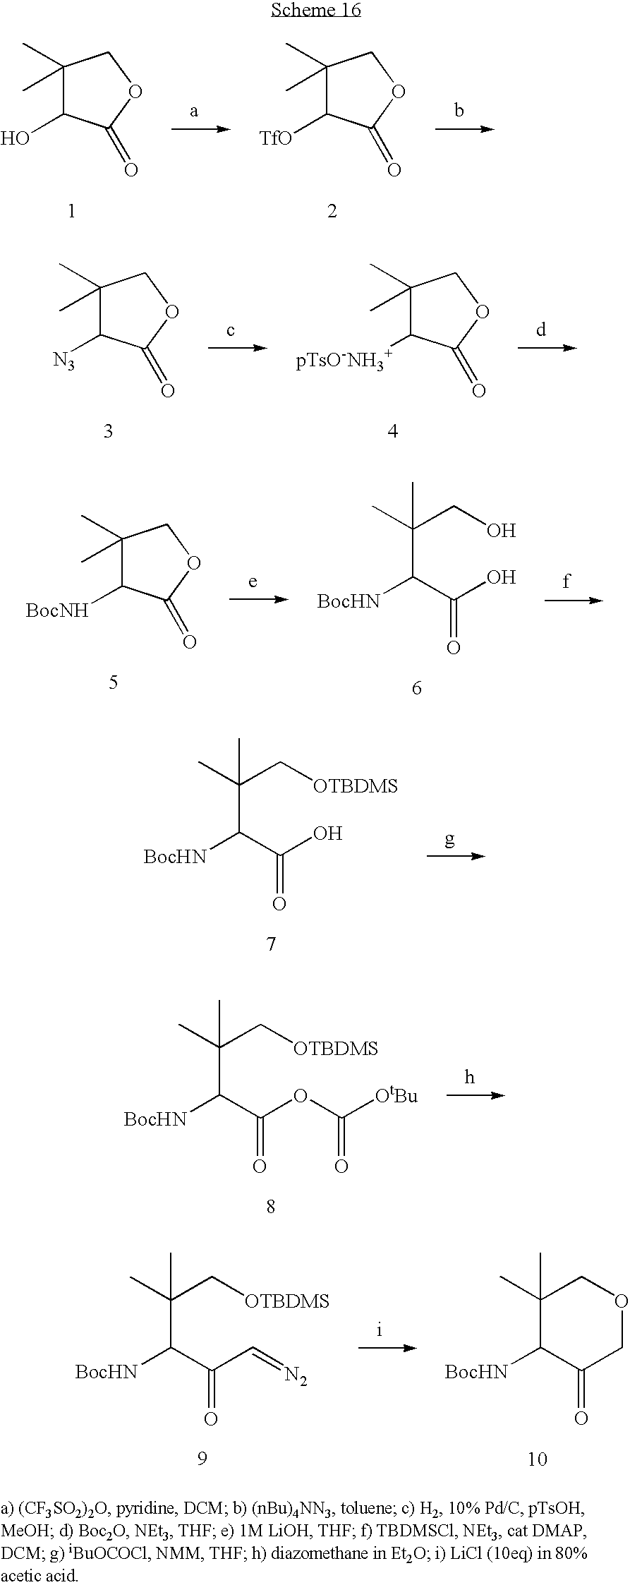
C1(C)(C)C(O)C(=O)OC1.C1(C)(C)C([TfO])C(=O)OC1.C1(C)(C)C([N3])C(=O)OC1.C1(C)(C)C([pTsO-NH3+])C(=O)OC1.C1(C)(C)C([BocNH])C(=O)OC1.[BocHN]C(C(O)=O)C(C)(CO)C.[BocHN]C(C(O)=O)C(C)(C[OTBDMS])C.[BocHN]C(C(OC([OtBu])=O)=O)C(C)(C[OTBDMS])C.[BocHN]C(C(C=[N2])=O)C(C)(C[OTBDMS])C.C1(C)(C)C([BocHN])C(=O)COC1
